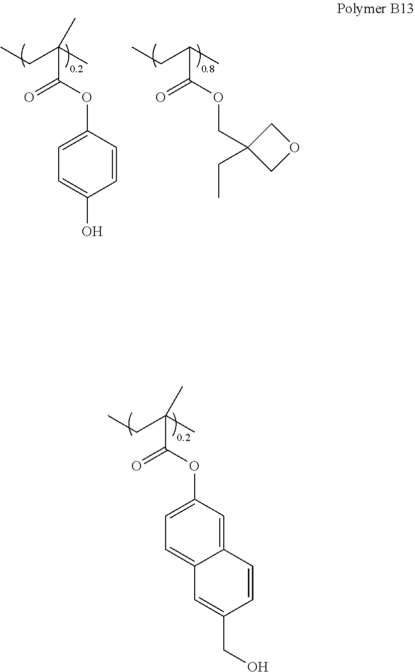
C1=C(OC(C(C)(CC)C)=O)C=CC(O)=C1.C(OC(C(C)CC)=O)C1(CC)COC1.O(C(C(C)(CC)C)=O)C1=CC=C2C(=C1)C=CC(CO)=C2
